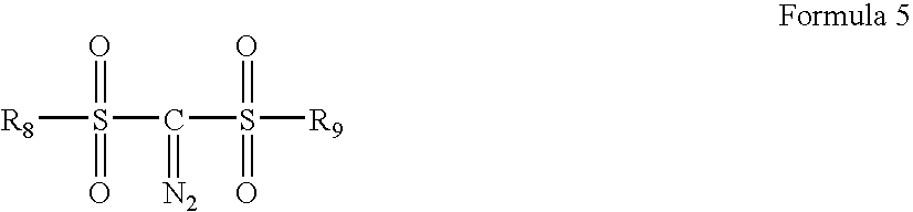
[R8]S(C(=[N2])S(=O)(=O)[R9])(=O)=O
